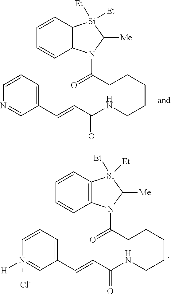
C(C1=CC=CN=C1)=CC(=O)NCCCCCC(=O)N1C2=C([Si]([Et])([Et])C1[Me])C=CC=C2.[Cl-].C(C1=CC=CN([H])=C1)=CC(=O)NCCCCCC(=O)N1C2=C([Si]([Et])([Et])C1[Me])C=CC=C2
